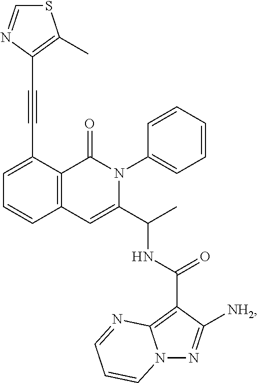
C1=C(C#CC2=C(C)SC=N2)C2=C(C=C1)C=C(C(C)NC(C1=C3N(N=C1[NH2])C=CC=N3)=O)N(C1=CC=CC=C1)C2=O
